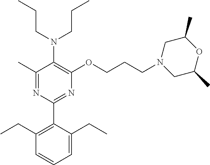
C1(C)=NC(C2=C(CC)C=CC=C2CC)=NC(OCCCN2CC(C)OC(C)C2)=C1N(CCC)CCC
